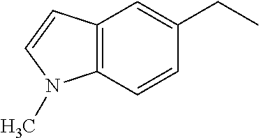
C12=C(C=CC(CC)=C1)N(C)C=C2
